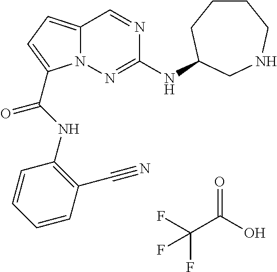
O=C(O)C(F)(F)F.N1=CC2=CC=C(C(NC3=C(C#N)C=CC=C3)=O)N2N=C1NC1CCCCNC1
